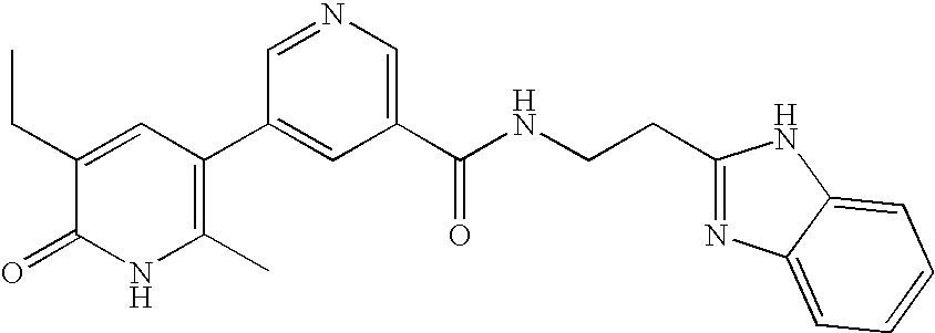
C1(C)=C(C2=CC(C(NCCC3=NC4=CC=CC=C4N3)=O)=CN=C2)C=C(CC)C(=O)N1
